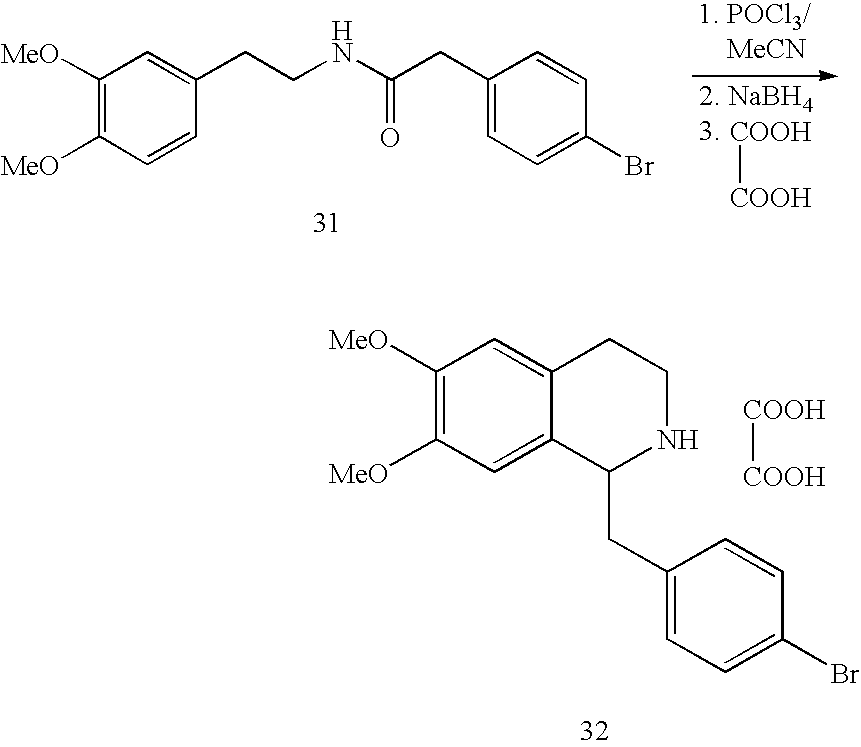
[COOH][COOH].C1([MeO])=C([MeO])C=CC(CCNC(CC2=CC=C(Br)C=C2)=O)=C1.C1([MeO])=C([MeO])C=C2C(=C1)CCNC2CC1=CC=C(Br)C=C1.[COOH][COOH]
